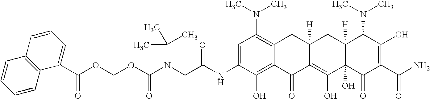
N(CC(NC1=CC(N(C)C)=C2C(=C1O)C(=O)C1=C(O)C3(O)C([H])(CC1([H])C2)C(N(C)C)C(O)=C(C(N)=O)C3=O)=O)(C(OCOC(=O)C1=CC=CC2=C1C=CC=C2)=O)C(C)(C)C
